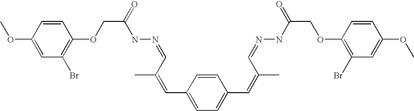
C1(OC)=CC(Br)=C(OCC(NN=CC(C)=CC2=CC=C(C=C(C=NNC(COC3=C(Br)C=C(OC)C=C3)=O)C)C=C2)=O)C=C1
